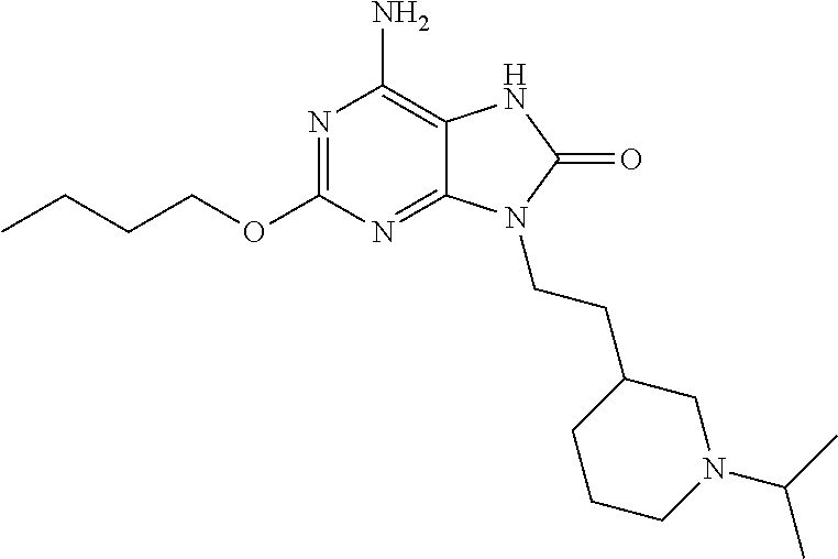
N1=C(OCCCC)N=C2C(=C1N)NC(=O)N2CCC1CCCN(C(C)C)C1
